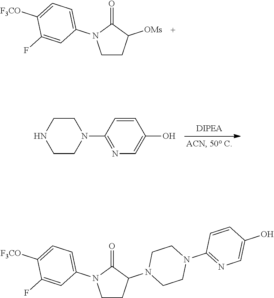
C1CC([OMs])C(=O)N1C1=CC=C([F3CO])C(F)=C1.C1CNCCN1C1=NC=C(O)C=C1.C1CC(N2CCN(C3=NC=C(O)C=C3)CC2)C(=O)N1C1=CC=C([F3CO])C(F)=C1
